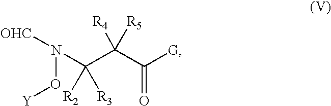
C(C(C([G])=O)([R4])[R5])(N(O[Y])[OHC])([R2])[R3]
